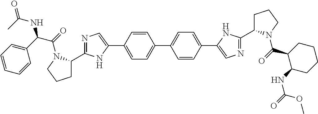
C1=CC(C2=CN=C(C3CCCN3C(=O)C(C3=CC=CC=C3)NC(=O)C)N2)=CC=C1C1=CC=C(C2=CN=C(C3CCCN3C(=O)C3C(NC(=O)OC)CCCC3)N2)C=C1
